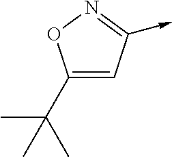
C1(C(C)(C)C)=CC(->C)=NO1
